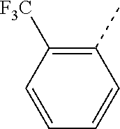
C1=CC=CC(C)=C1[F3C]
